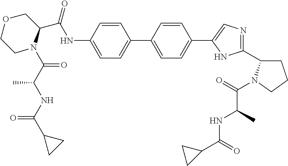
C(NC1=CC=C(C2=CC=C(C3=CN=C(C4N(C(C(NC(=O)C5CC5)C)=O)CCC4)N3)C=C2)C=C1)(=O)C1N(C(C(NC(C2CC2)=O)C)=O)CCOC1
